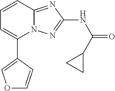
C1(C2=COC=C2)=CC=CC2=NC(NC(=O)C3CC3)=NN12
